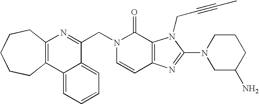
C1=CC2=C(C(=O)N1CC1=NC3=C(C4=CC=CC=C14)CCCCC3)N(CC#CC)C(N1CC(N)CCC1)=N2
